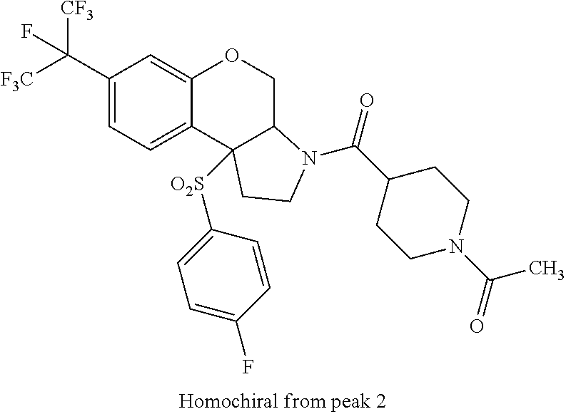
C1(C([F3C])([CF3])F)=CC=C2C(=C1)OCC1C2([O2S]C2=CC=C(F)C=C2)CCN1C(C1CCN(C(=O)C)CC1)=O
